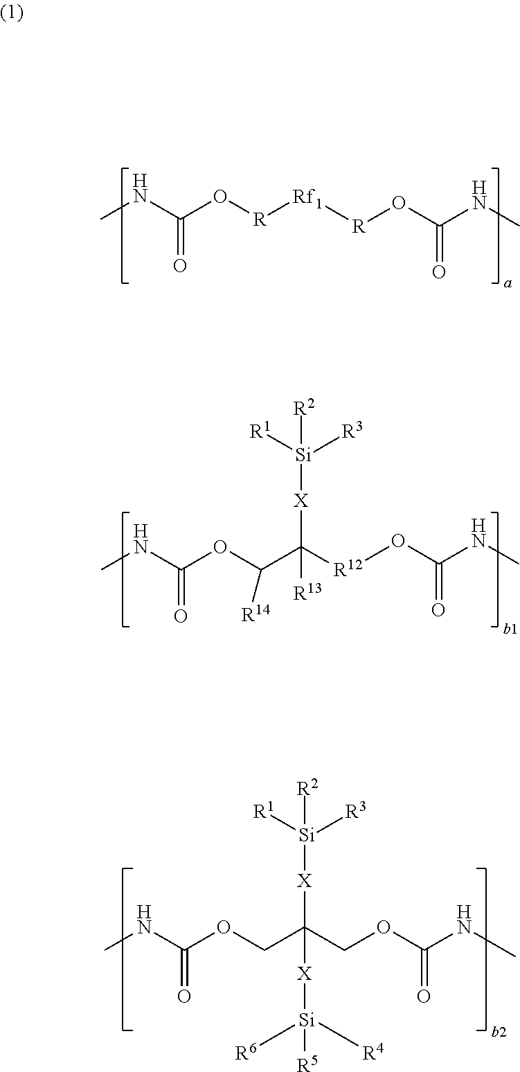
CNC(O[R][Rf1][R]OC(=O)NC)=O.CNC(OC(C([X][Si]([R1])([R3])[R2])([R12]OC(=O)NC)[R13])[R14])=O.CNC(OCC([X][Si]([R1])([R3])[R2])([X][Si]([R5])([R6])[R4])COC(=O)NC)=O
